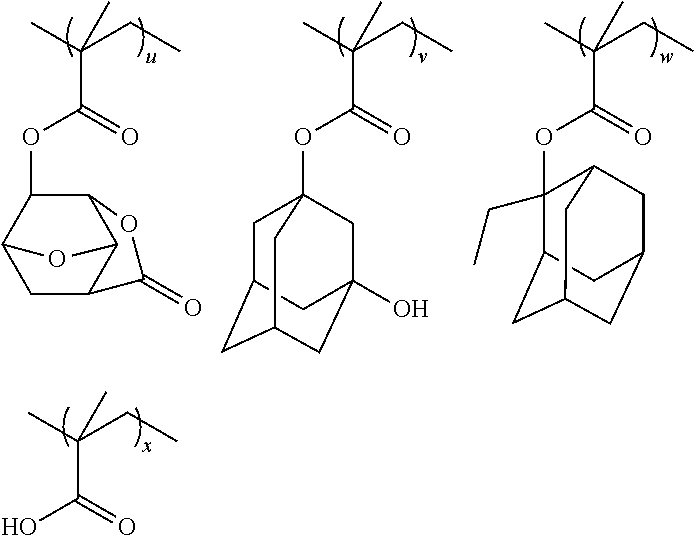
CC(CC)(C)C(=O)O.CC(CC)(C)C(=O)OC1C2C3C(CC1O3)C(=O)O2.CC(CC)(C)C(=O)OC12CC3CC(CC(O)(C1)C3)C2.CC(CC)(C)C(=O)OC1(CC)C2CC3CC(CC1C3)C2
